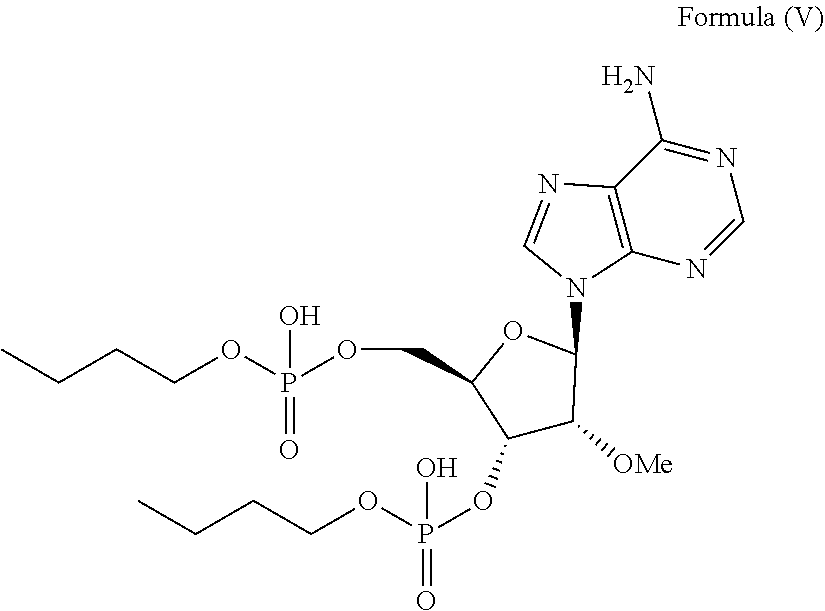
C1=NC2=C(C(N)=N1)N=CN2C1C([OMe])C(OP(OCCCC)(O)=O)C(COP(OCCCC)(O)=O)O1
